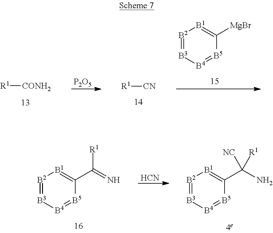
[P2O5].[R1][CONH2].[B2]1=[B3][B4]=[B5]C([MgBr])=[B1]1.[R1][CN].[B2]1=[B3][B4]=[B5]C(C(N)([R1])[NC])=[B1]1.[HCN].[B2]1=[B3][B4]=[B5]C(C(=N)[R1])=[B1]1
